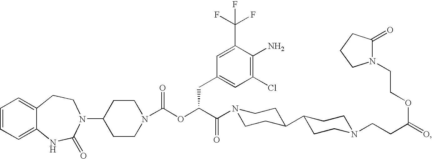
C1=CC=C2C(=C1)CCN(C1CCN(C(OC(C(=O)N3CCC(C4CCN(CCC(=O)OCCN5C(=O)CCC5)CC4)CC3)CC3=CC(Cl)=C(N)C(C(F)(F)F)=C3)=O)CC1)C(=O)N2
